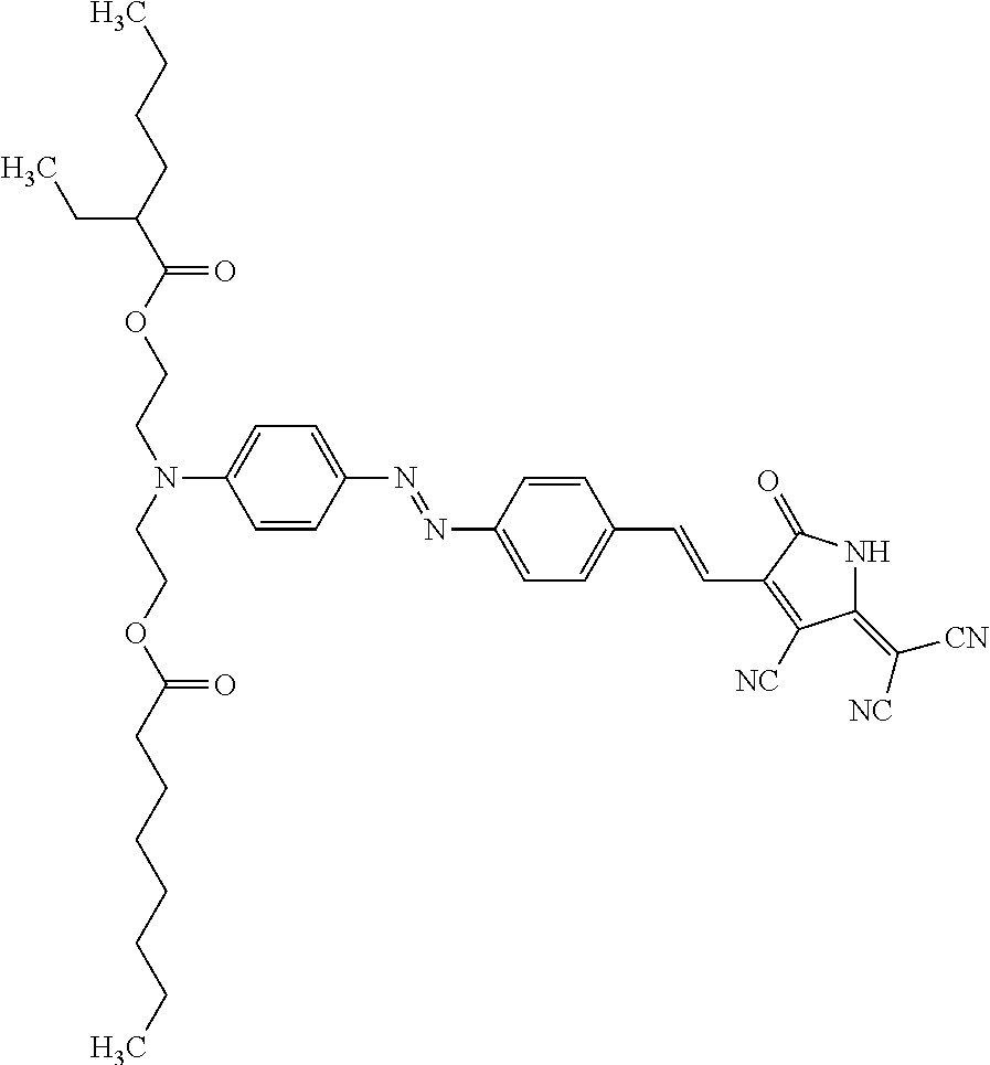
C1(C=CC2=CC=C(N=NC3=CC=C(N(CCOC(CCCCCCC)=O)CCOC(C(CCCC)CC)=O)C=C3)C=C2)=C([NC])C(=C([CN])[NC])NC1=O
